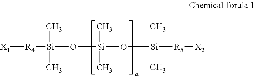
[X1][R4][Si](O[Si](O[Si](C)(C)[R5][X2])(C)C)(C)C
